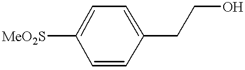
[MeO2S]C1=CC=C(CCO)C=C1
